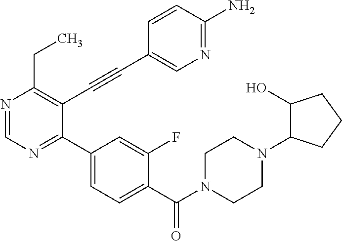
N1=CN=C(C2=CC=C(C(N3CCN(C4C(O)CCC4)CC3)=O)C(F)=C2)C(C#CC2=CN=C(N)C=C2)=C1CC
